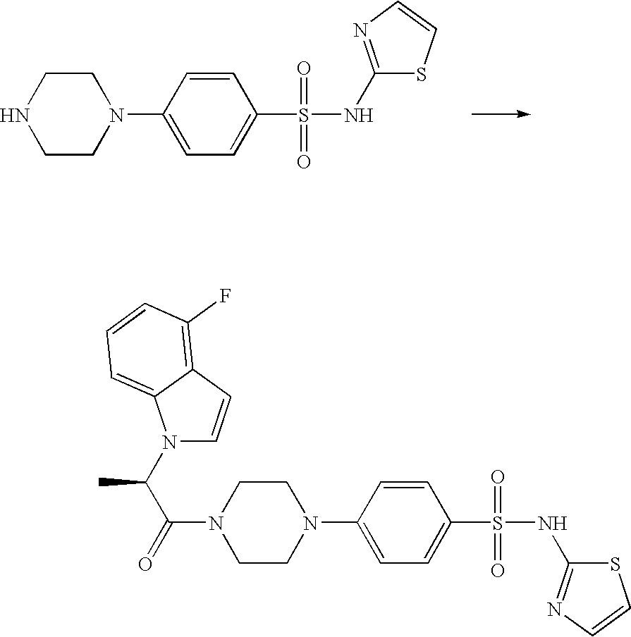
N1CCN(C2=CC=C(S(=O)(=O)NC3=NC=CS3)C=C2)CC1.N1(C(C(C)N2C=CC3=C(F)C=CC=C23)=O)CCN(C2=CC=C(S(=O)(=O)NC3=NC=CS3)C=C2)CC1
